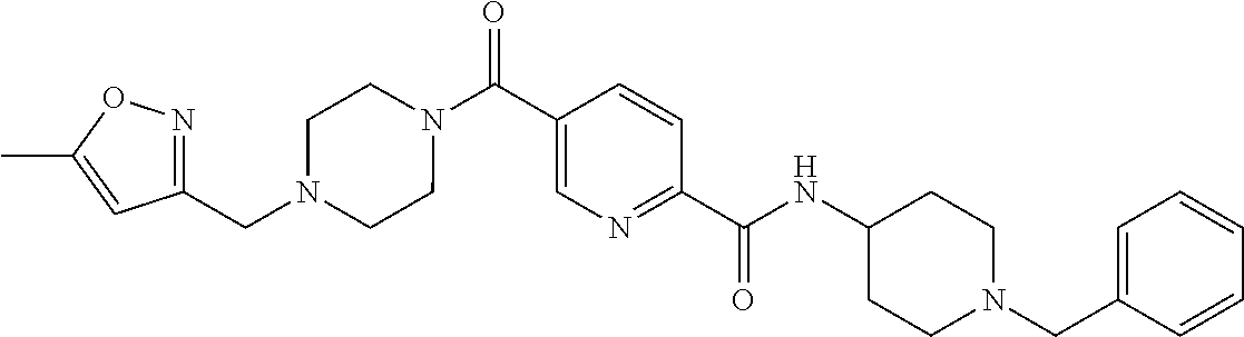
C1(CN2CCC(NC(C3=NC=C(C(N4CCN(CC5=NOC(C)=C5)CC4)=O)C=C3)=O)CC2)=CC=CC=C1
